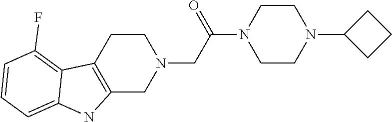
C1CC2=C(CN1CC(=O)N1CCN(C3CCC3)CC1)NC1=CC=CC(F)=C21
